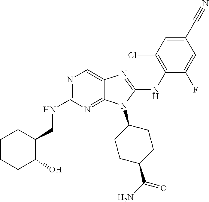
N1=C(NCC2CCCCC2O)N=C2C(=C1)N=C(NC1=C(Cl)C=C(C#N)C=C1F)N2C1CCC(C(N)=O)CC1
